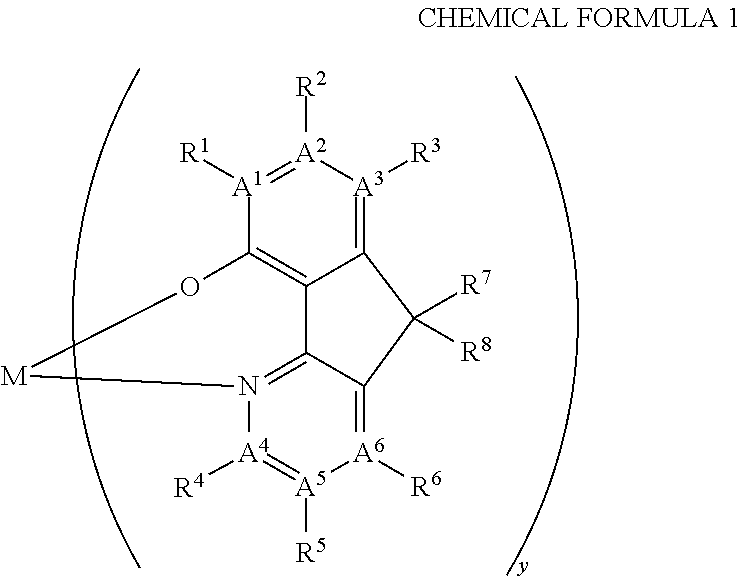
C12=[A3]([R3])[A2]([R2])=[A1]([R1])C3=C1C1=N([A4]([R4])=[A5]([R5])[A6]([R6])=C1C2([R7])[R8])[M]O3
